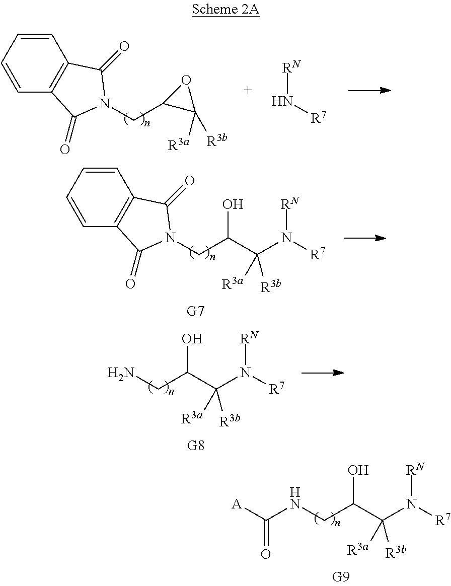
C(C(C(N([R7])[RN])([R3a])[R3b])O)NC([A])=O.N1(CC2C([R3b])([R3a])O2)C(=O)C2=C(C1=O)C=CC=C2.[RN]N[R7].C(C(C(N([R7])[RN])([R3a])[R3b])O)N1C(=O)C2=C(C1=O)C=CC=C2.C(C(C(N([R7])[RN])([R3a])[R3b])O)N
